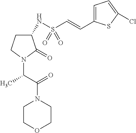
C1(NS(C=CC2=CC=C(Cl)S2)(=O)=O)CCN(C(C(=O)N2CCOCC2)C)C1=O
